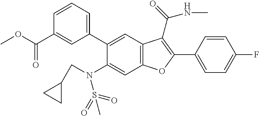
C1=CC(C2=C(C(=O)NC)C3=C(C=C(N(CC4CC4)S(C)(=O)=O)C(C4=CC=CC(C(OC)=O)=C4)=C3)O2)=CC=C1F
